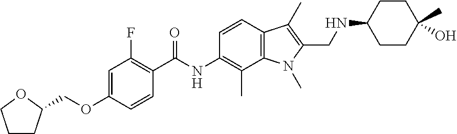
C1CC(COC2=CC(F)=C(C(NC3=C(C)C4=C(C=C3)C(C)=C(CNC3CCC(C)(O)CC3)N4C)=O)C=C2)OC1
